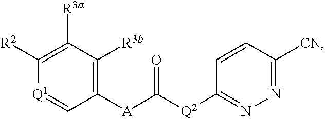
C1([A]C(=O)[Q2]C2=NN=C([CN])C=C2)=C([R3b])C([R3a])=C([R2])[Q1]=C1
